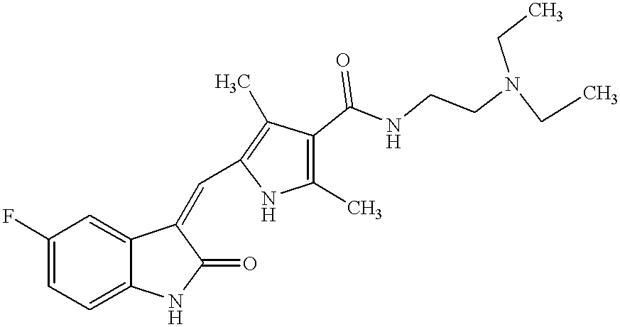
C1=C2C(=CC(F)=C1)C(=CC1=C(C)C(C(NCCN(CC)CC)=O)=C(C)N1)C(=O)N2
